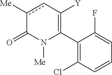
C1(C2=C([Y])cc([Me])C(=O)N2[Me])=C(Cl)C=CC=C1F
